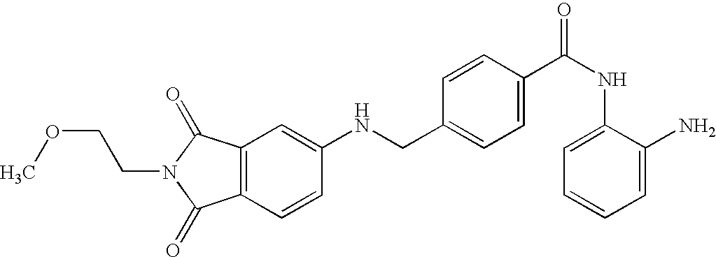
N(CC1=CC=C(C(NC2=CC=CC=C2N)=O)C=C1)C1=CC2=C(C=C1)C(=O)N(CCOC)C2=O
